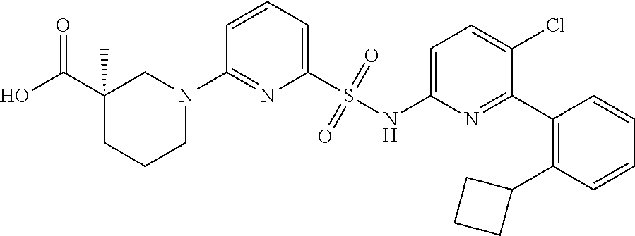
C1(C(O)=O)(C)CCCN(C2=NC(S(NC3=CC=C(Cl)C(C4=C(C5CCC5)C=CC=C4)=N3)(=O)=O)=CC=C2)C1
